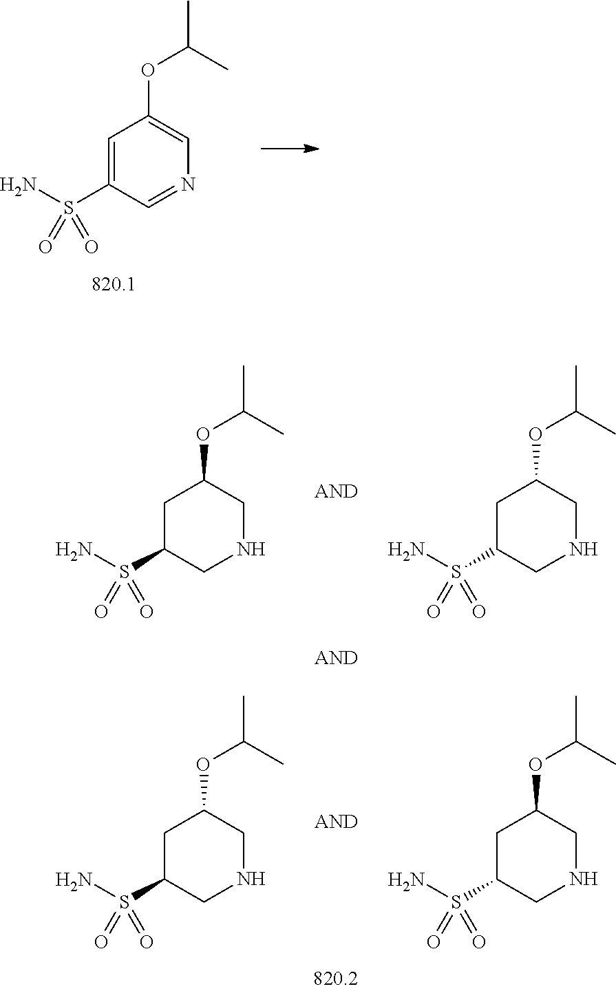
C1C(S(N)(=O)=O)CNCC1OC(C)C.C1C(S(N)(=O)=O)CNCC1OC(C)C.C1C(S(N)(=O)=O)CNCC1OC(C)C.C1C(S(N)(=O)=O)CNCC1OC(C)C.C1=C(S(N)(=O)=O)C=NC=C1OC(C)C
